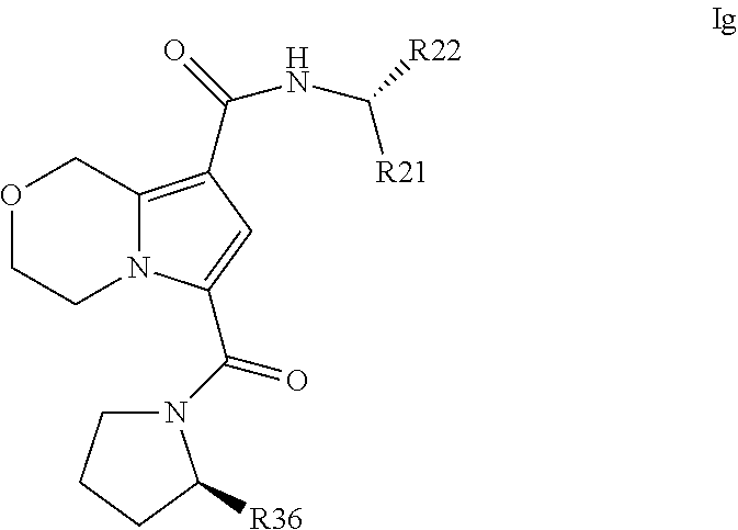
O1CCN2C(=C(C(NC([R21])[R22])=O)C=C2C(=O)N2CCCC2[R36])C1
